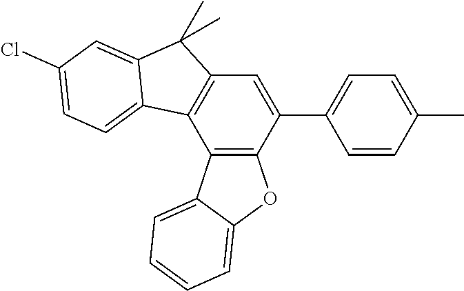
C12=C(C(C3=CC=C(C)C=C3)=CC3=C1C1=CC=C(Cl)C=C1C3(C)C)OC1=CC=CC=C21
